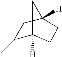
C1(C)C2([H])CCC([H])(C1)C2
